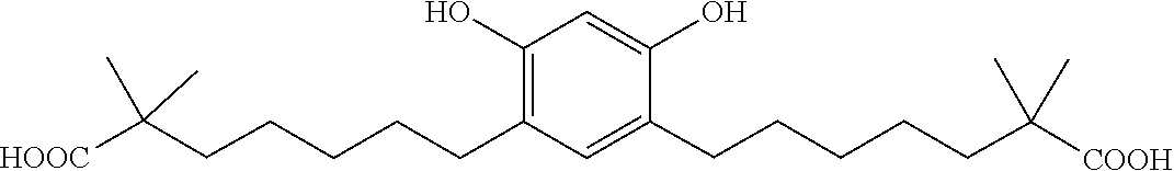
C1=C(O)C(CCCCCC(C)(C)[COOH])=CC(CCCCCC(C)(C)[HOOC])=C1O
